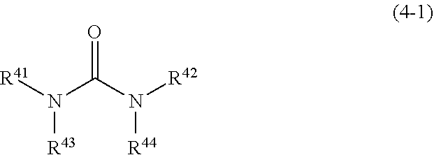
N(C(N([R42])[R44])=O)([R41])[R43]
